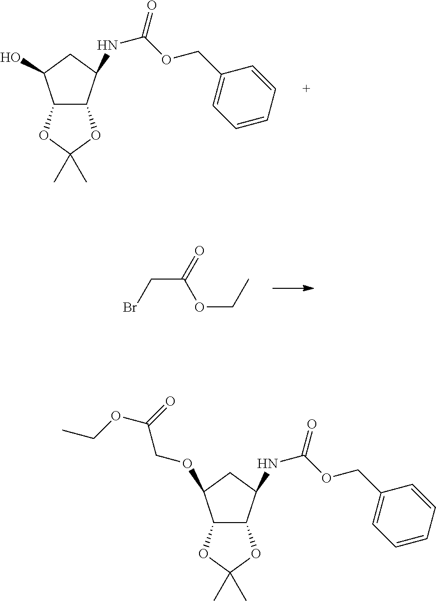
C12C(C(NC(OCC3=CC=CC=C3)=O)CC1OCC(OCC)=O)OC(C)(C)O2.C12C(C(NC(OCC3=CC=CC=C3)=O)CC1O)OC(C)(C)O2.BrCC(=O)OCC
